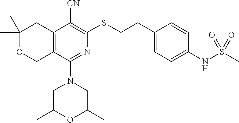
C1(C)(C)OCC2=C(C1)C([CN])=C(SCCC1=CC=C(NS(C)(=O)=O)C=C1)N=C2N1CC(C)OC(C)C1
